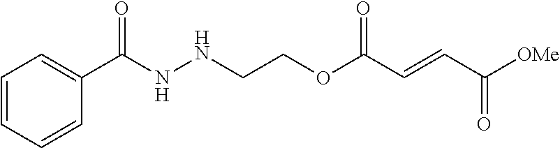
[OMe]C(C=CC(OCCNNC(C1=CC=CC=C1)=O)=O)=O
